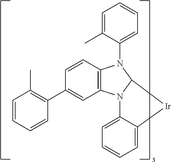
C1=CC2=C(C=C1C1=C(C)C=CC=C1)N1C(N2C2=CC=CC=C2C)[Ir]C2=CC=CC=C12
